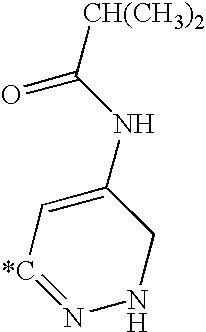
C1=C(NC(=O)[CH(CH3)2])CNN=[*C]1
